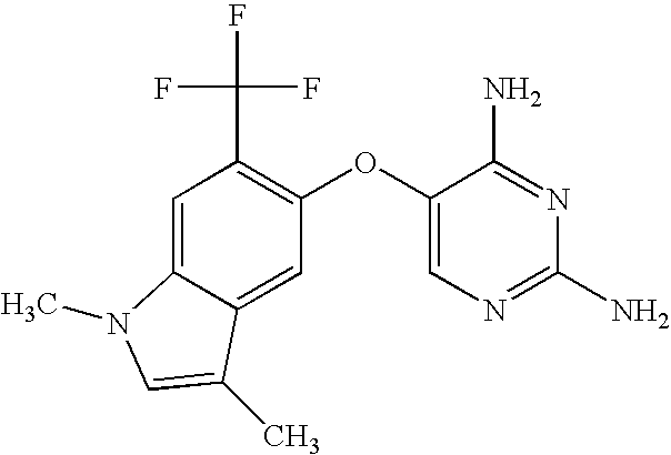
C1=C2C(=CC(OC3=CN=C(N)N=C3N)=C1C(F)(F)F)C(C)=CN2C
